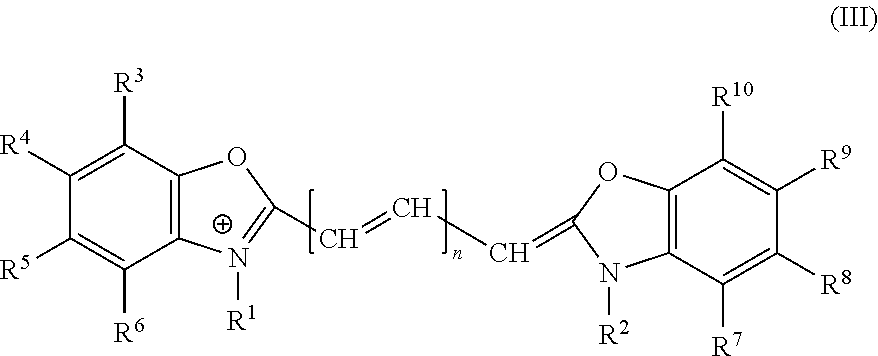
C1([R5])=C([R6])C2=C(C([R3])=C1[R4])OC(C=CC=C1N([R2])C3=C(C([R10])=C([R9])C([R8])=C3[R7])O1)=[N+]2[R1]
